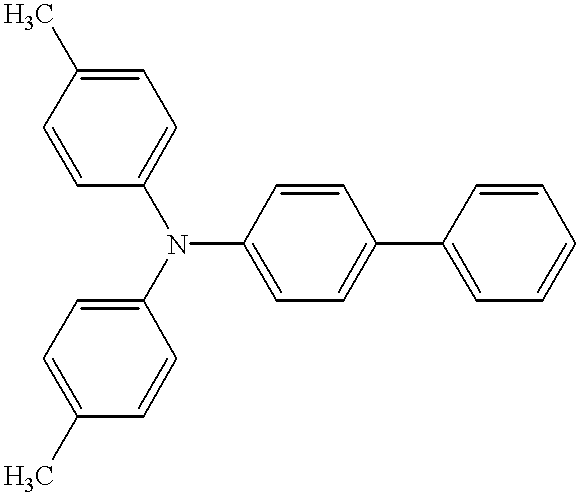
C1=CC(N(C2=CC=C(C)C=C2)C2=CC=C(C3=CC=CC=C3)C=C2)=CC=C1C
